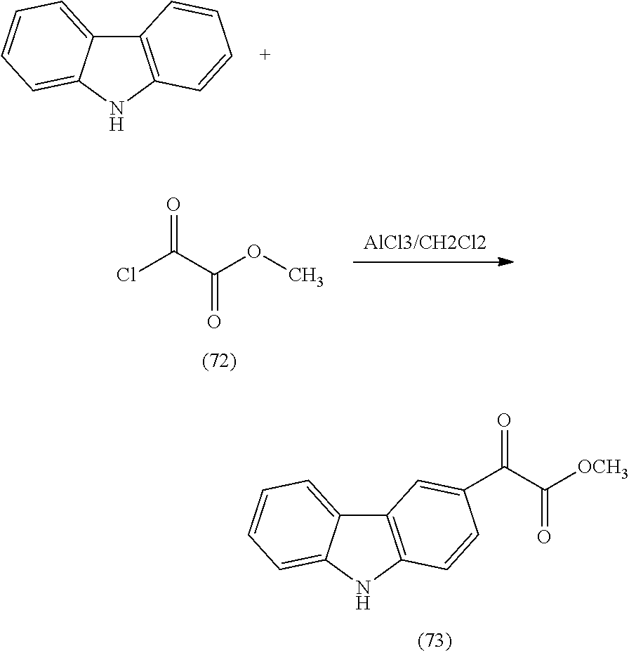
C12=C(NC3=CC=CC=C13)C=CC=C2.O=C(C(OC)=O)Cl.C12=C(NC3=CC=CC=C13)C=CC(C(C([OCH3])=O)=O)=C2
